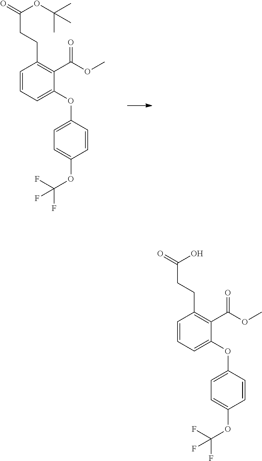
C(CCC1=C(C(=O)OC)C(OC2=CC=C(OC(F)(F)F)C=C2)=CC=C1)(OC(C)(C)C)=O.C(CCC1=C(C(=O)OC)C(OC2=CC=C(OC(F)(F)F)C=C2)=CC=C1)(O)=O
